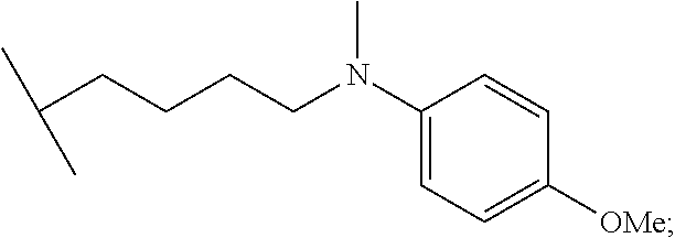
C(CCCC(C)C)N(C)C1=CC=C([OMe])C=C1
